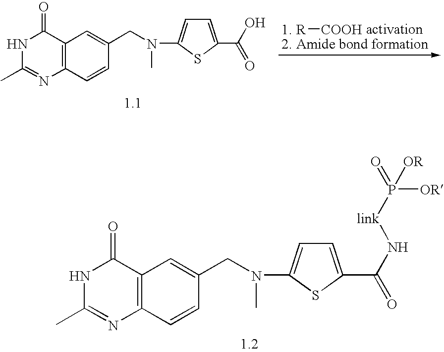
N1C(C)=NC2=C(C1=O)C=C(CN(C)C1=CC=C(C(=O)N[link]P([OR])(=O)[OR])S1)C=C2.[COOH][R].N1C(C)=NC2=C(C1=O)C=C(CN(C)C1=CC=C(C(=O)O)S1)C=C2
